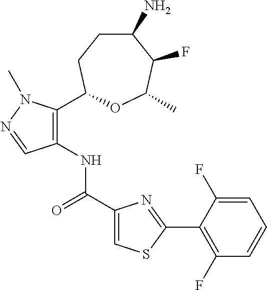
C1(N)CCC(C2=C(NC(C3=CSC(C4=C(F)C=CC=C4F)=N3)=O)C=NN2C)OC(C)C1F
